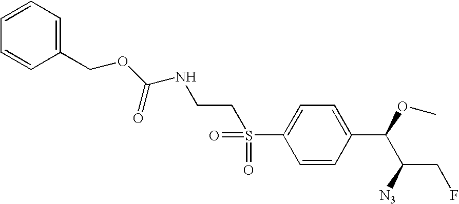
C1(S(CCNC(OCC2=CC=CC=C2)=O)(=O)=O)=CC=C(C(OC)C([N3])CF)C=C1
